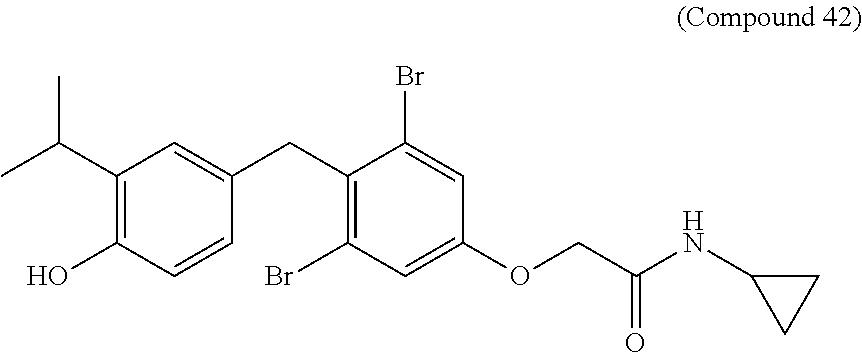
C1(C(C)C)=C(O)C=CC(CC2=C(Br)C=C(OCC(NC3CC3)=O)C=C2Br)=C1
